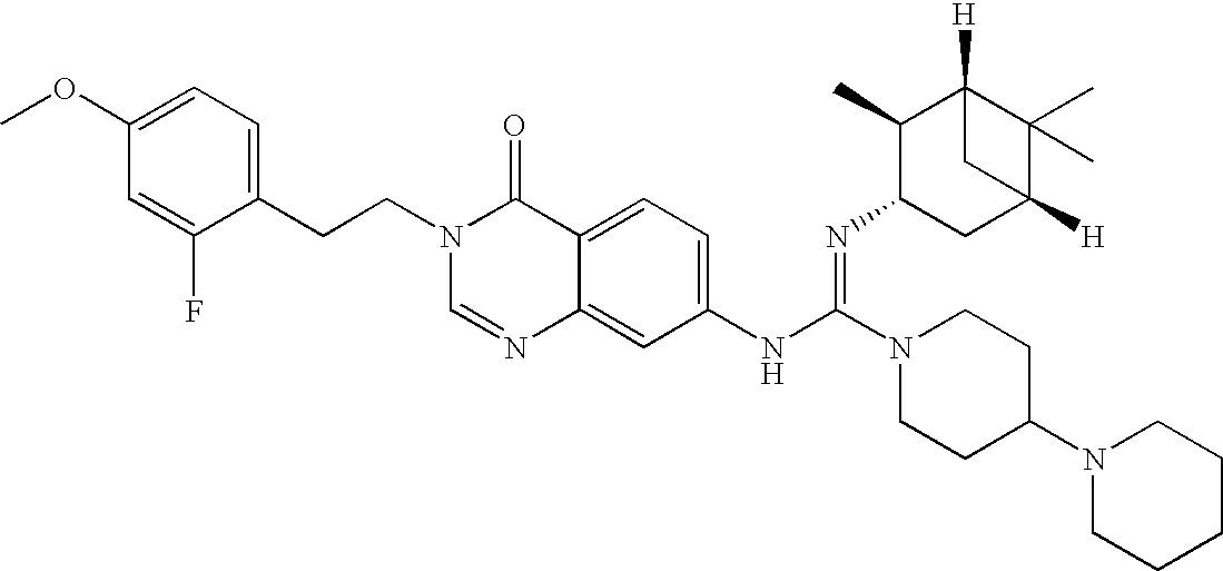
C1(CCN2C=NC3=CC(NC(N4CCC(N5CCCCC5)CC4)=NC4CC5([H])C(C)(C)C([H])(C4C)C5)=CC=C3C2=O)=CC=C(OC)C=C1F
